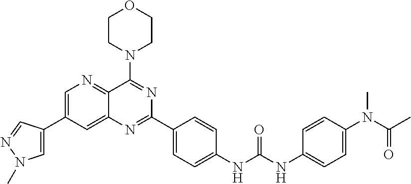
C1=C(C2=CN=C3C(=C2)N=C(C2=CC=C(NC(NC4=CC=C(N(C(C)=O)C)C=C4)=O)C=C2)N=C3N2CCOCC2)C=NN1C
